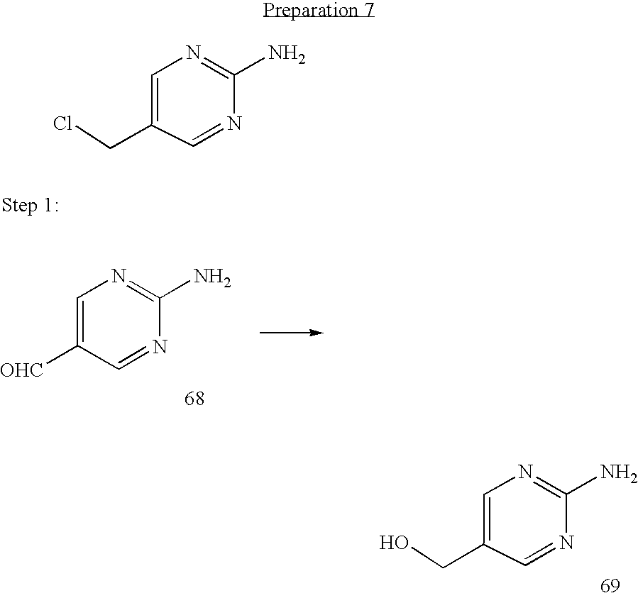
C1=C([OHC])C=NC(N)=N1.C1=C(CO)C=NC(N)=N1.C1=C(CCl)C=NC(N)=N1
